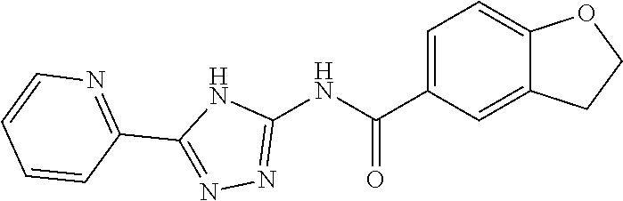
C1=C(C(NC2=NN=C(C3=NC=CC=C3)N2)=O)C=C2C(=C1)OCC2
